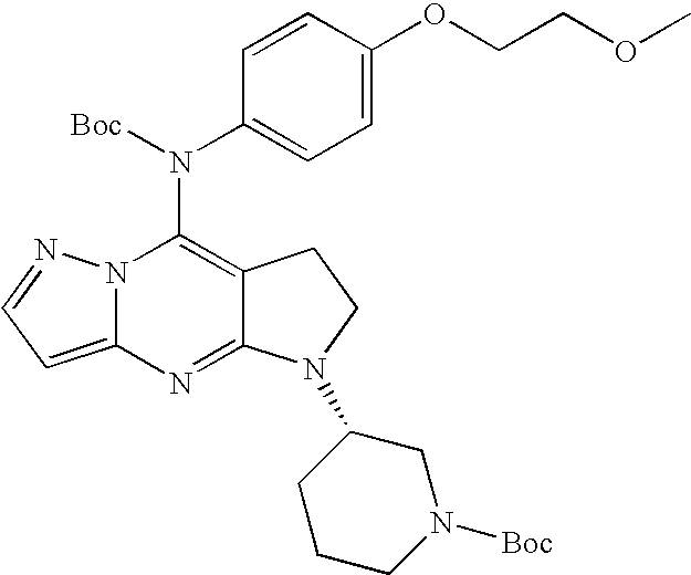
C12=CC=NN1C(N(C1=CC=C(OCCOC)C=C1)[Boc])=C1C(=N2)N(C2CCCN([Boc])C2)CC1
